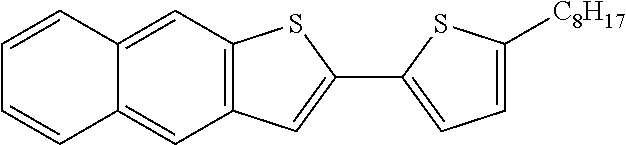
C12=CC3=C(C=C1C=CC=C2)C=C(C1=CC=C([C8H17])S1)S3
